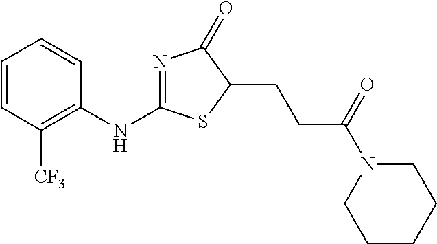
C1=CC([CF3])=C(NC2=NC(=O)C(CCC(N3CCCCC3)=O)S2)C=C1
